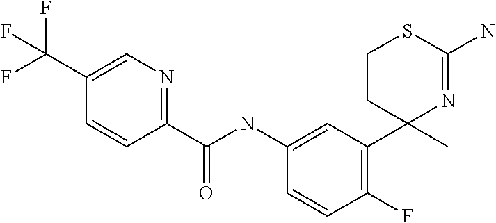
C1=CC(NC(C2=NC=C(C(F)(F)F)C=C2)=O)=CC(C2(C)N=C(N)SCC2)=C1F
